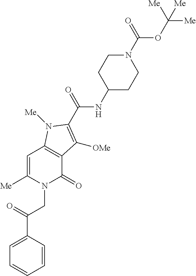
C1([Me])=CC2=C(C(=O)N1CC(C1=CC=CC=C1)=O)C([OMe])=C(C(=O)NC1CCN(C(OC([Me])([Me])[Me])=O)CC1)N2[Me]
